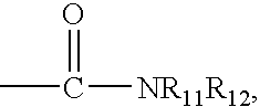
CC(=O)[NR11R12]
